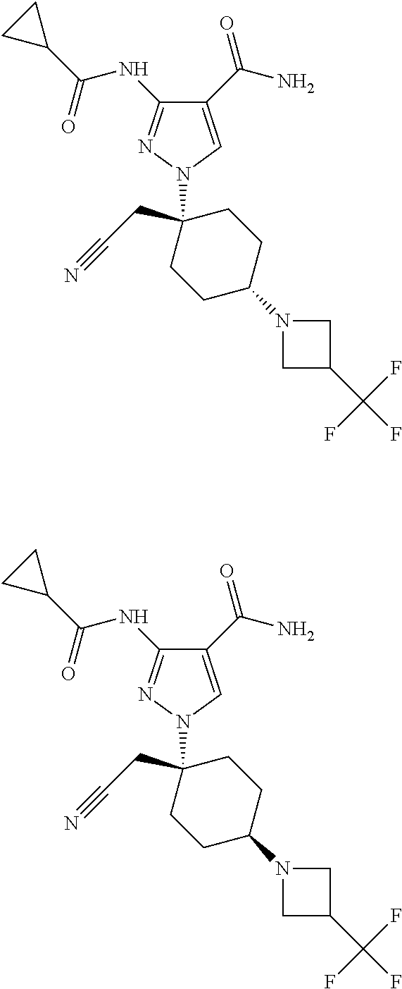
C1(C(N)=O)=CN(C2(CC#N)CCC(N3CC(C(F)(F)F)C3)CC2)N=C1NC(C1CC1)=O.C1(C(N)=O)=CN(C2(CC#N)CCC(N3CC(C(F)(F)F)C3)CC2)N=C1NC(C1CC1)=O
